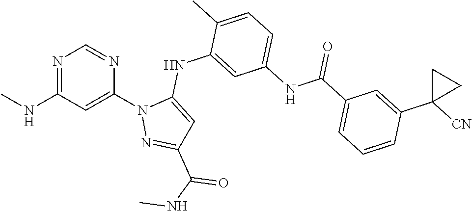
N1=C(NC)C=C(N2N=C(C(NC)=O)C=C2NC2=CC(NC(C3=CC=CC(C4([CN])CC4)=C3)=O)=CC=C2C)N=C1
